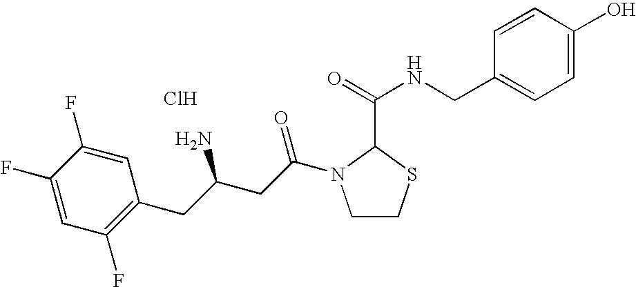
Cl.C1(F)=CC(F)=C(CC(CC(=O)N2CCSC2C(=O)NCC2=CC=C(O)C=C2)N)C=C1F
